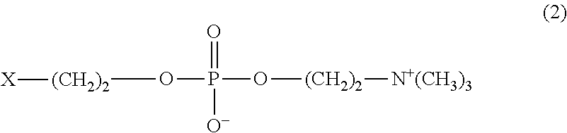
[(CH2)2](OP(=O)([O-])O[(CH2)2][N+(CH3)3])[X]
